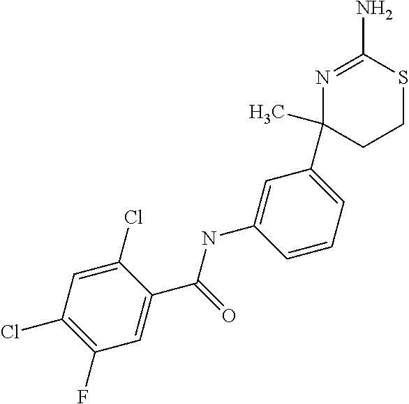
N1=C(N)SCCC1(C1=CC=CC(NC(C2=CC(F)=C(Cl)C=C2Cl)=O)=C1)C
